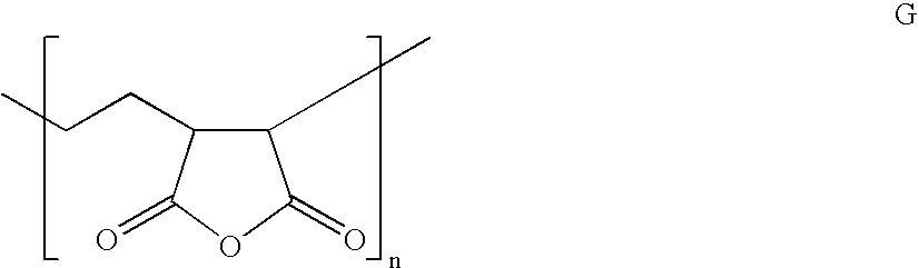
C1(C)C(CCC)C(=O)OC1=O
